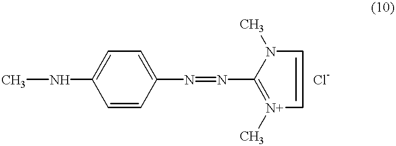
N(C1=CC=C(N=NC2=[N+](C)C=CN2C)C=C1)C
